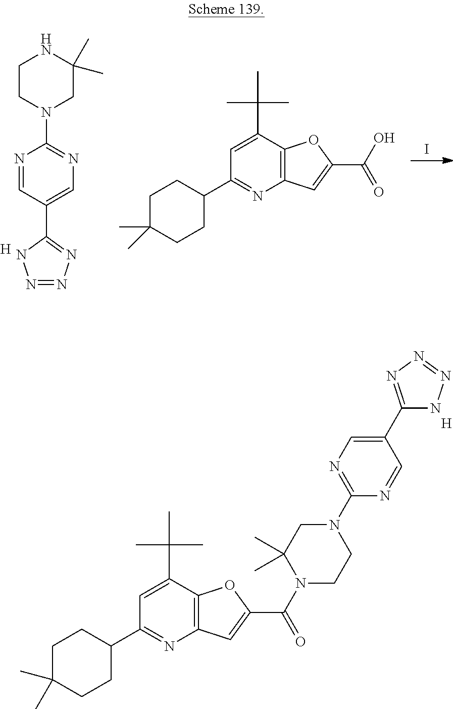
C1(C2CCC(C)(C)CC2)=NC2=C(C(C(C)(C)C)=C1)OC(C(N1CCN(C3=NC=C(C4=NN=NN4)C=N3)CC1(C)C)=O)=C2.[H].I.[H].N1=C(N2CC(C)(C)NCC2)N=CC(C2=NN=NN2)=C1.C1(C2CCC(C)(C)CC2)=NC2=C(C(C(C)(C)C)=C1)OC(C(O)=O)=C2
